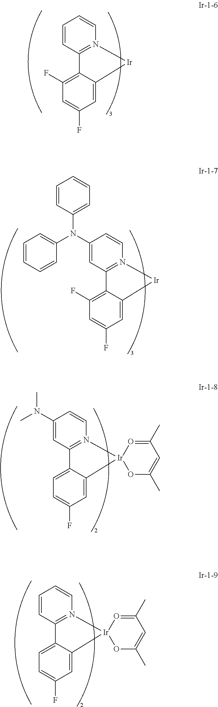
C1=CC2=N(C=C1)[Ir]C1=CC(F)=CC(F)=C21.C1(N(C2=CC=CC=C2)C2=CC=CC=C2)=CC2=N(C=C1)[Ir]C1=CC(F)=CC(F)=C21.C1(N(C)C)=CC2=N(C=C1)[Ir]1(C3=CC(F)=CC=C23)OC(C)=CC(C)=O1.C1=CC2=N(C=C1)[Ir]1(C3=CC(F)=CC=C23)OC(C)=CC(C)=O1
